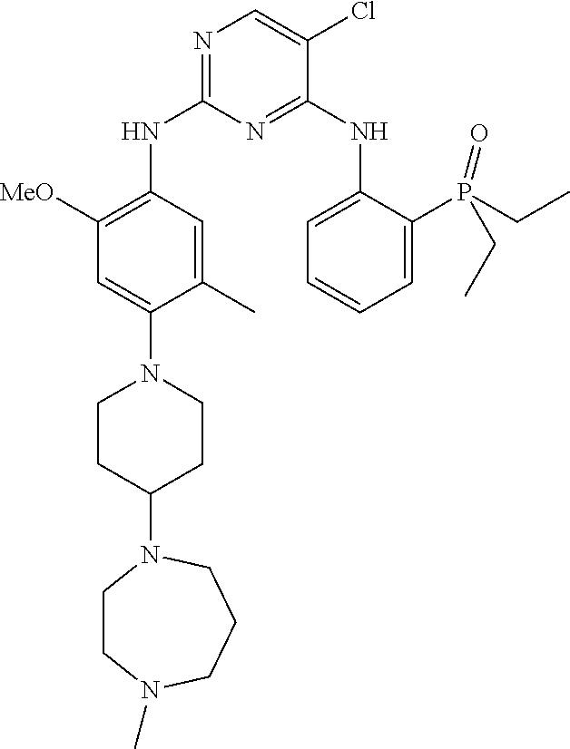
N1=C(NC2=C([MeO])C=C(N3CCC(N4CCN(C)CCC4)CC3)C(C)=C2)N=C(NC2=CC=CC=C2P(=O)(CC)CC)C(Cl)=C1
